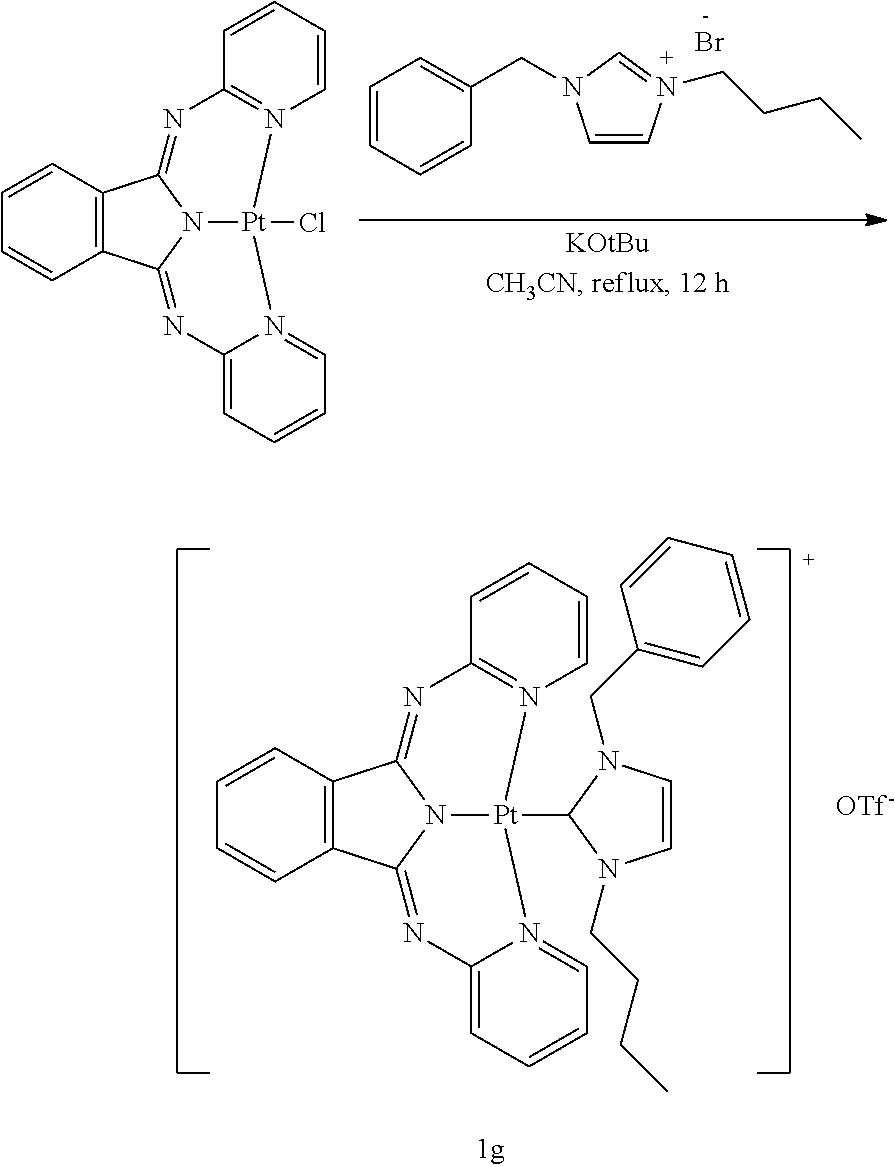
C1=CN(CCCC)=CN1CC1=CC=CC=C1.Br.[-].C12=C(C=CC=C1)C1=NC3=N(C=CC=C3)[Pt]3(Cl)N1C2=NC1=CC=CC=N13.C12=C(C=CC=C1)C1=NC3=N(C=CC=C3)[Pt]3(C4N(CCCC)C=CN4CC4=CC=CC=C4)N1C2=NC1=CC=CC=N13
